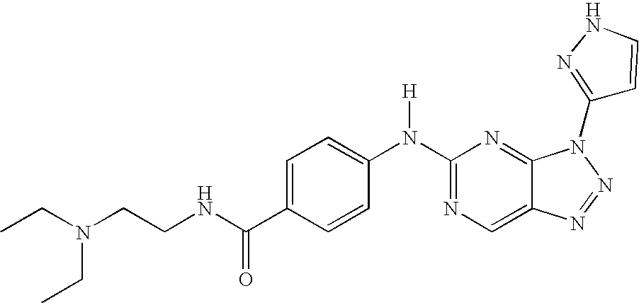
N(C1=NC=C2C(=N1)N(C1=NNC=C1)N=N2)(C1=CC=C(C(NCCN(CC)CC)=O)C=C1)[H]
